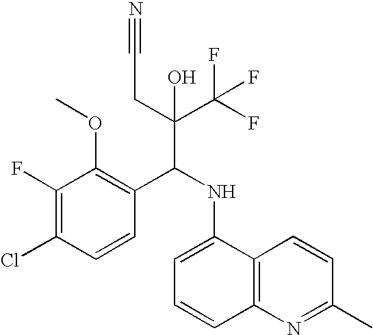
C1(F)=C(Cl)C=CC(C(NC2=CC=CC3=C2C=CC(C)=N3)C(C(F)(F)F)(CC#N)O)=C1OC
